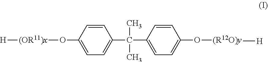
[H][(OR11)x]OC1=CC=C(C(C2=CC=C(O[(R12O)y][H])C=C2)(C)C)C=C1
